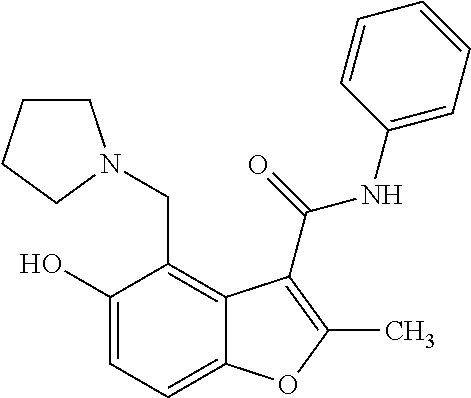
C1(O)=CC=C2C(=C1CN1CCCC1)C(C(=O)NC1=CC=CC=C1)=C(C)O2
